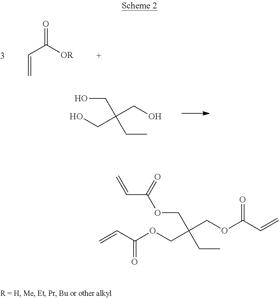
O=C([OR])C=C.OCC(CC)(CO)CO.O(CC(CC)(COC(C=C)=O)COC(C=C)=O)C(C=C)=O
